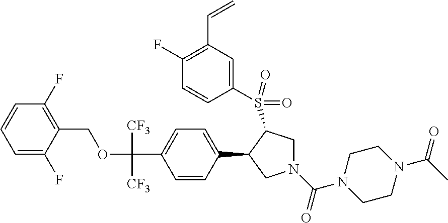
O(C(C1=CC=C(C2CN(C(N3CCN(C(C)=O)CC3)=O)CC2S(C2=CC(C=C)=C(F)C=C2)(=O)=O)C=C1)([CF3])[CF3])CC1=C(F)C=CC=C1F
